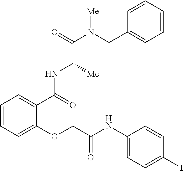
C1=CC=C(OCC(NC2=CC=C(I)C=C2)=O)C(C(NC(C(N(CC2=CC=CC=C2)[Me])=O)[Me])=O)=C1
